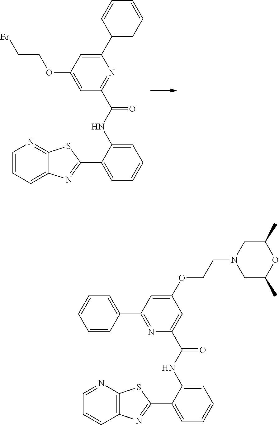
C1(C2=CC=CC=C2)=CC(OCCBr)=CC(C(NC2=CC=CC=C2C2=NC3=CC=CN=C3S2)=O)=N1.C1(OCCN2CC(C)OC(C)C2)=CC(C2=CC=CC=C2)=NC(C(NC2=CC=CC=C2C2=NC3=C(N=CC=C3)S2)=O)=C1
